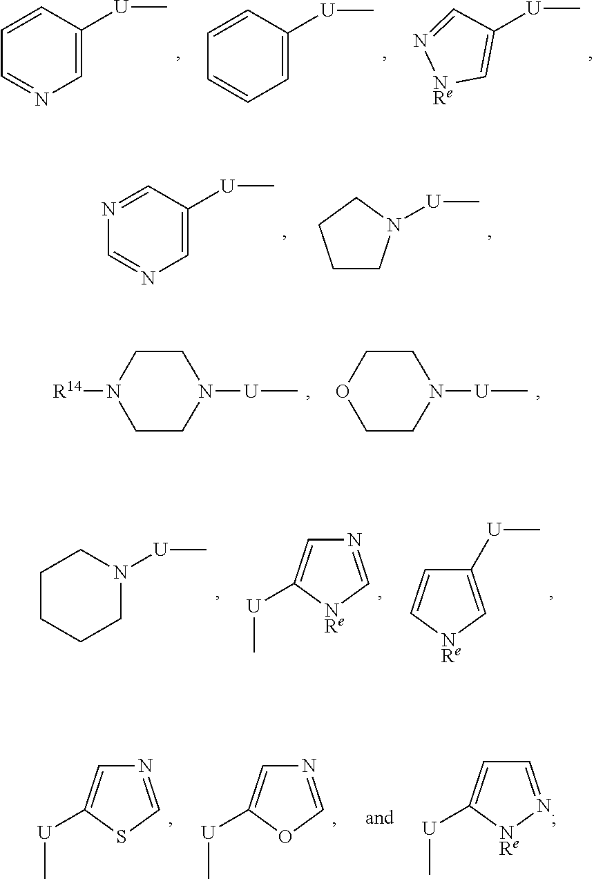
[U](C)N1CCN([R14])CC1.[U](C)N1CCOCC1.C1=NC=C([U]C)C=N1.[U](C)N1CCCC1.C1([U]C)=C[NRe]C=C1.N1=C[NRe]C([U]C)=C1.C1CCN([U]C)CC1.N1=CSC([U]C)=C1.N1=COC([U]C)=C1.C1=N[NRe]C([U]C)=C1.C1=NC=C([U]C)C=C1.C1=CC=C([U]C)C=C1.[U](C)C1=C[NRe]N=C1
